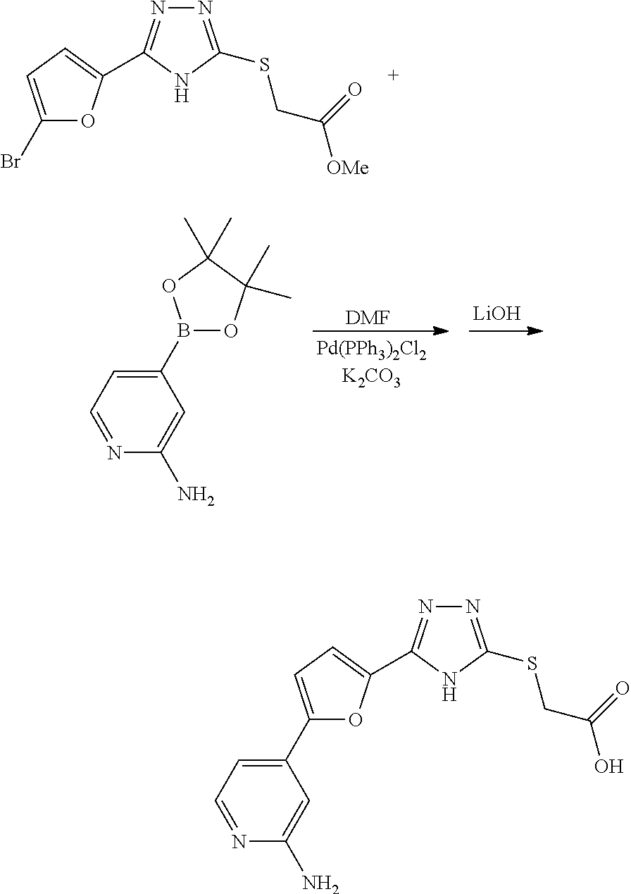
C1(Br)=CC=C(C2=NN=C(SCC(=O)[OMe])N2)O1.[LiOH].[DMF].C1(B2OC(C)(C)C(C)(C)O2)=CC=NC(N)=C1.C1(C2=CC=NC(N)=C2)=CC=C(C2=NN=C(SCC(=O)O)N2)O1
